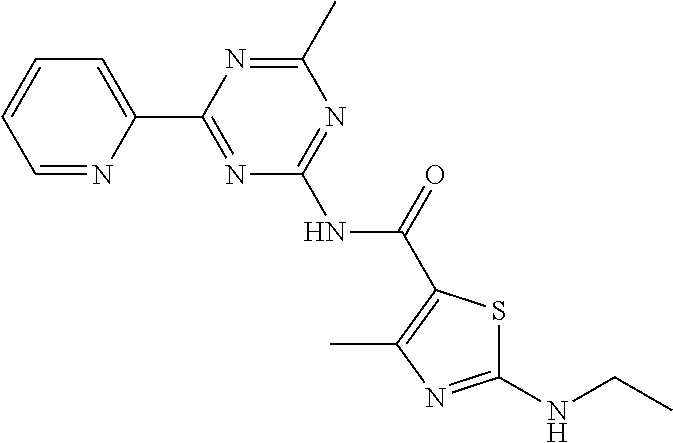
C1=NC(C2=NC(NC(=O)C3=C(C)N=C(NCC)S3)=NC(C)=N2)=CC=C1
